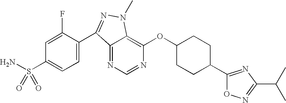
N1=CN=C2C(=C1OC1CCC(C3=NC(C(C)C)=NO3)CC1)N(C)N=C2C1=CC=C(S(N)(=O)=O)C=C1F
